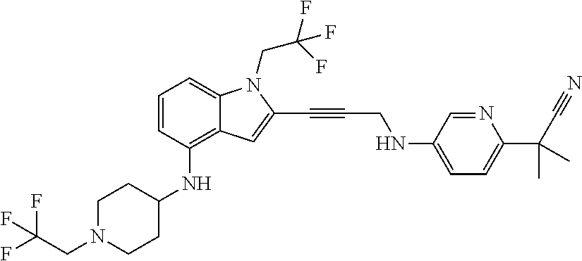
C1=CC(NC2CCN(CC(F)(F)F)CC2)=C2C(=C1)N(CC(F)(F)F)C(C#CCNC1=CC=C(C(C#N)(C)C)N=C1)=C2
